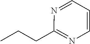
C1(CCC)=NC=CC=N1
